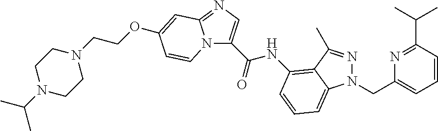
N12C(C(=O)NC3=C4C(C)=NN(CC5=CC=CC(C(C)C)=N5)C4=CC=C3)=CN=C1C=C(OCCN1CCN(C(C)C)CC1)C=C2
